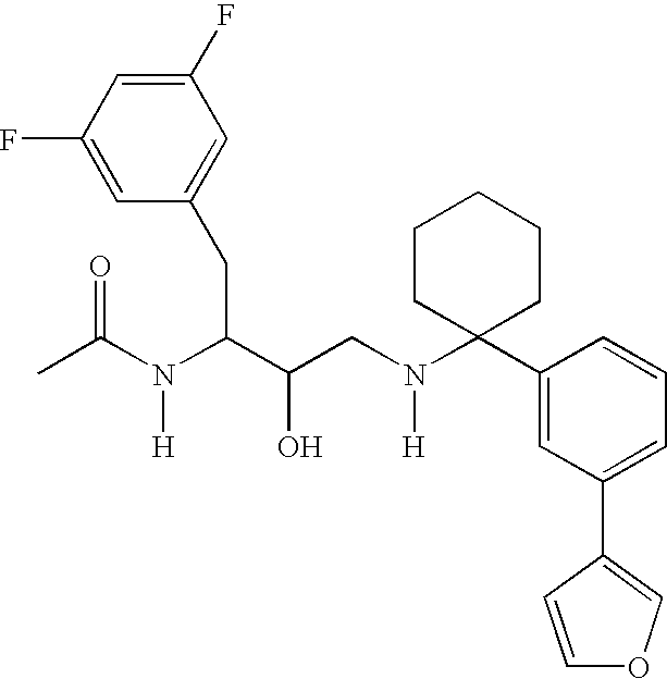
C1(F)=CC(CC(C(CN(C2(C3=CC(C4=COC=C4)=CC=C3)CCCCC2)[H])O)N(C(C)=O)[H])=CC(F)=C1
